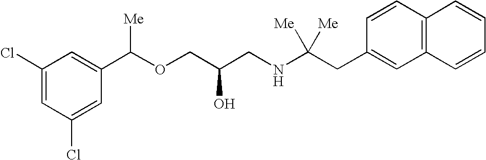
C1(Cl)=CC(C(OCC(CNC(CC2=CC3=C(C=C2)C=CC=C3)([Me])[Me])O)[Me])=CC(Cl)=C1
